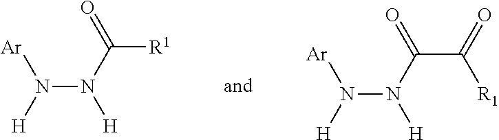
N(N([H])C([R1])=O)([H])[Ar].N(N([H])C(C(=O)[R1])=O)([H])[Ar]
